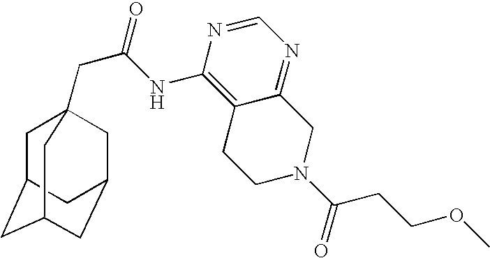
C1C2CC3CC(CC1(CC(=O)NC1=C4C(=NC=N1)CN(C(=O)CCOC)CC4)C3)C2
